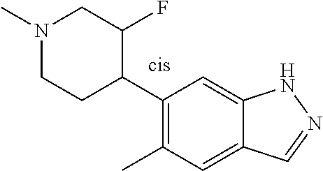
C1(C2C(F)CN(C)CC2)=C(C)C=C2C(=C1)NN=C2
